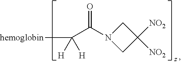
[hemoglobin]C(C(N1CC([NO2])([NO2])C1)=O)([H])[H]
